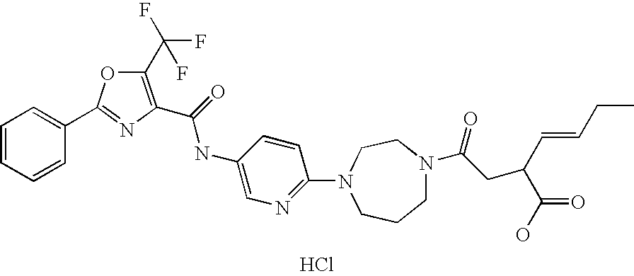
C1=CC=CC(C2=NC(C(=O)NC3=CN=C(N4CCCN(C(=O)CC(C=CCC)C(O)=O)CC4)C=C3)=C(C(F)(F)F)O2)=C1.Cl
